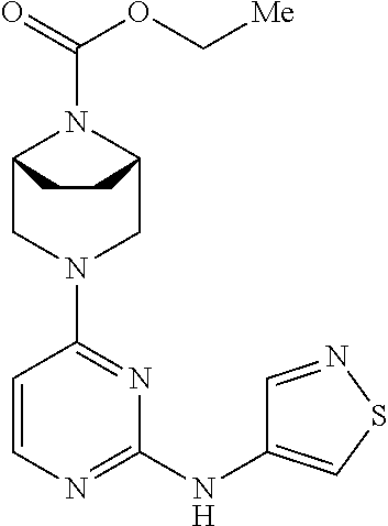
C12CN(C3=NC(NC4=CSN=C4)=NC=C3)CC(N1C(=O)OC[Me])CC2
